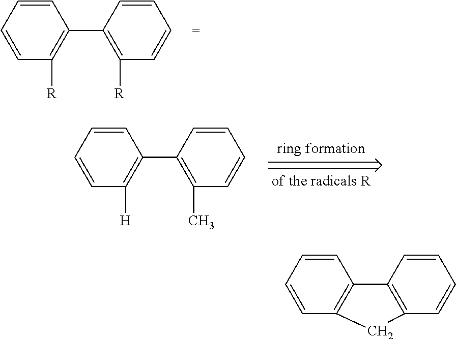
C1=CC=CC([R])=C1C1=C([R])C=CC=C1.C1=CC=CC([H])=C1C1=C(C)C=CC=C1.C1=CC=CC2=C1C1=C(C=CC=C1)C2
